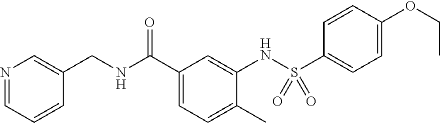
N1=CC=CC(CNC(C2=CC=C(C)C(NS(C3=CC=C(OCC)C=C3)(=O)=O)=C2)=O)=C1
